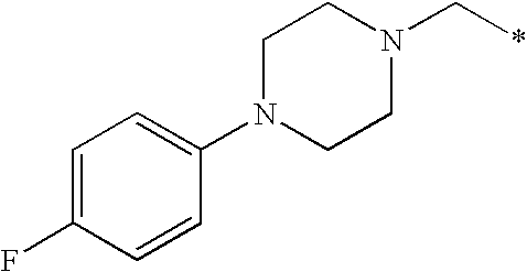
C1N(C2=CC=C(F)C=C2)CCN(C*)C1
